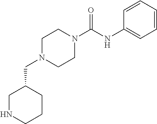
N1CCCC(CN2CCN(C(NC3=CC=CC=C3)=O)CC2)C1
